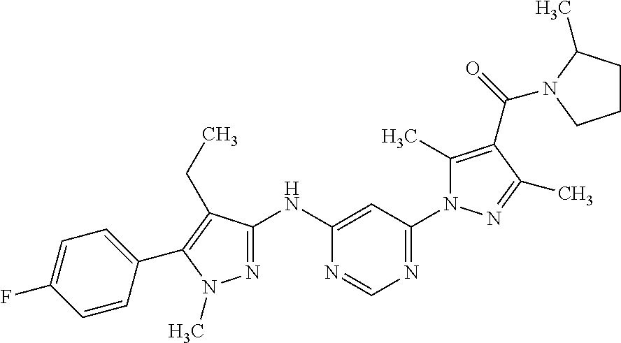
N1=C(NC2=CC(N3C(C)=C(C(=O)N4C(C)CCC4)C(C)=N3)=NC=N2)C(CC)=C(C2=CC=C(F)C=C2)N1C
